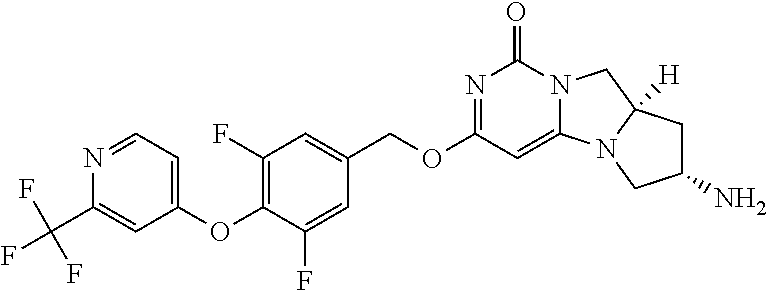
C1(F)=C(OC2=CC=NC(C(F)(F)F)=C2)C(F)=CC(COC2=NC(=O)N3C(=C2)N2C([H])(C3)CC(N)C2)=C1
